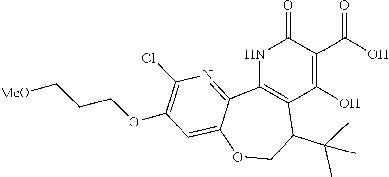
N1C2=C(C(O)=C(C(O)=O)C1=O)C(C(C)(C)C)COC1=CC(OCCC[MeO])=C(Cl)N=C21
